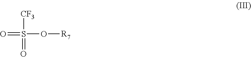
O=S(O[R7])(=O)[CF3]
